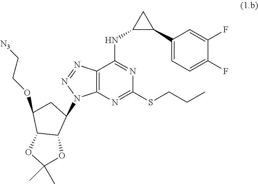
C12=C(N=C(SCCC)N=C1NC1C(C3=CC=C(F)C(F)=C3)C1)N(C1C3C(C(OCC[N3])C1)OC(C)(C)O3)N=N2
